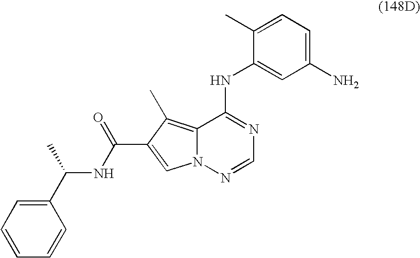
C1(NC2=NC=NN3C2=C(C)C(C(NC(C2=CC=CC=C2)C)=O)=C3)=CC(N)=CC=C1C
